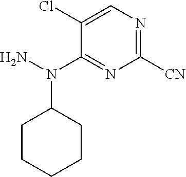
C1=C(Cl)C(N(N)C2CCCCC2)=NC([CN])=N1
